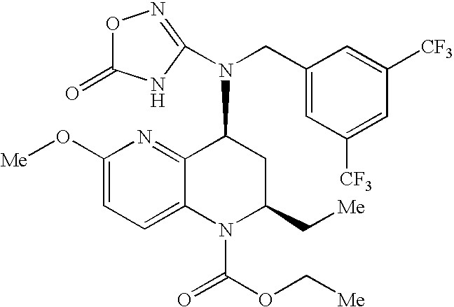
N(CC1=CC([CF3])=CC([CF3])=C1)(C1C2=NC(O[Me])=CC=C2N(C(=O)OC[Me])C(C[Me])C1)C1=NOC(=O)N1
